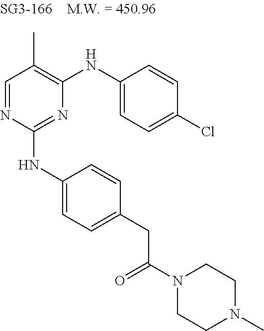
N1=C(NC2=CC=C(CC(N3CCN(C)CC3)=O)C=C2)N=CC(C)=C1NC1=CC=C(Cl)C=C1
